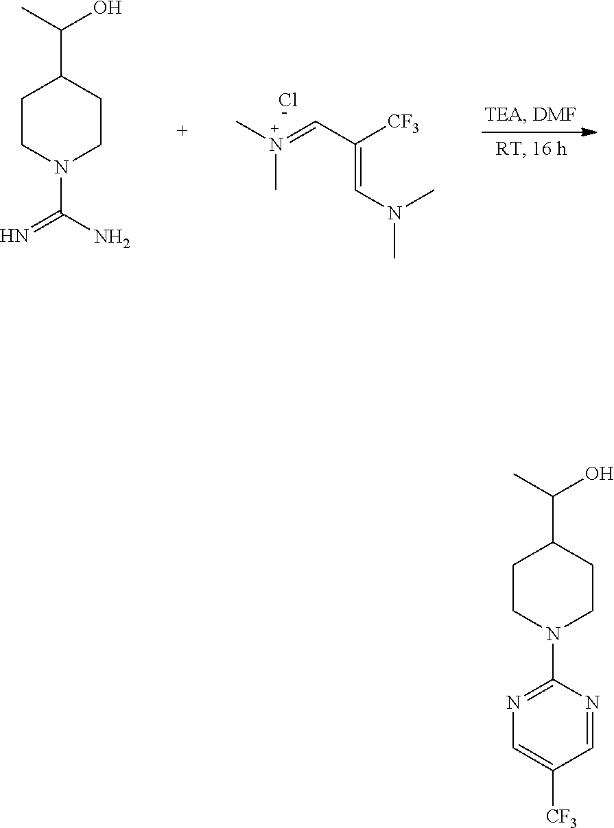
CN(=CC([CF3])=CN(C)C)C.Cl.C1CN(C(N)=N)CCC1C(C)O.C(C1CCN(C2=NC=C([CF3])C=N2)CC1)(C)O
